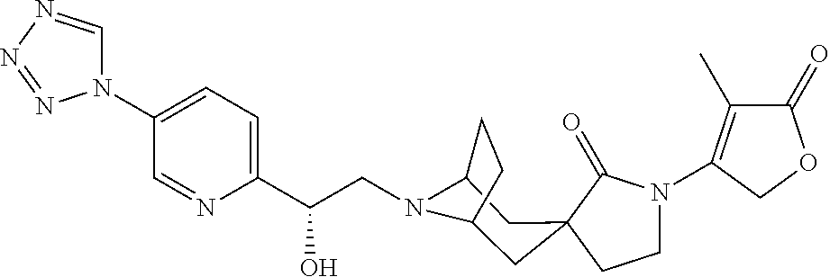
C1(=O)C(C)=C(N2CCC3(C2=O)CC2N(CC(C4=CC=C(N5C=NN=N5)C=N4)O)C(C3)CC2)CO1
